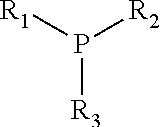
P([R3])([R1])[R2]
